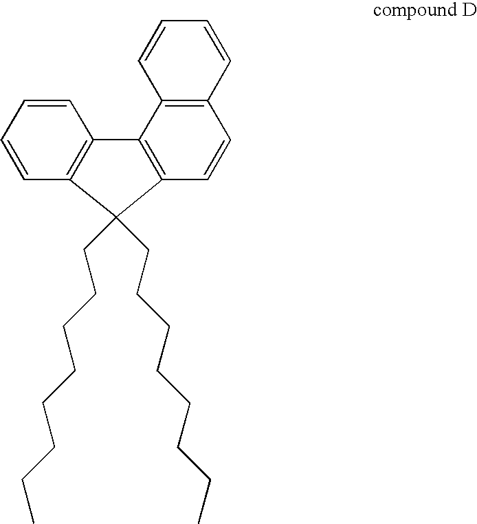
C1=CC=CC2=C1C1=C(C2(CCCCCCCC)CCCCCCCC)C=CC2=C1C=CC=C2
